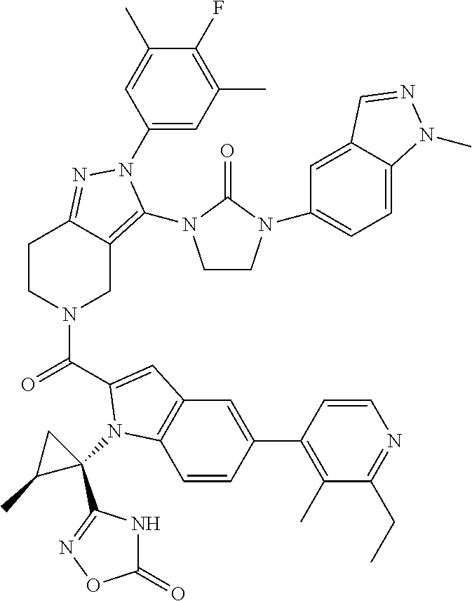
C1(N2C(N3CCN(C4=CC=C5C(=C4)C=NN5C)C3=O)=C3CN(C(C4=CC5=C(C=CC(C6=C(C)C(CC)=NC=C6)=C5)N4C4(C5=NOC(=O)N5)CC4C)=O)CCC3=N2)=CC(C)=C(F)C(C)=C1
